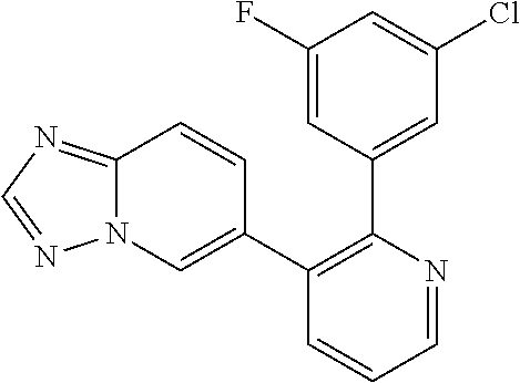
C1(F)=CC(C2=C(C3=CN4C(=NC=N4)C=C3)C=CC=N2)=CC(Cl)=C1
